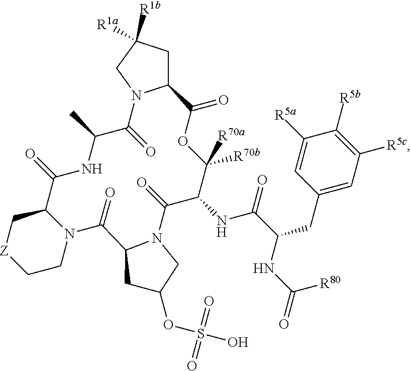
C12CC([R1b])([R1a])CN1C(=O)C(C)NC(=O)C1C[Z]CCN1C(=O)C1N(C(=O)C(NC(=O)C(CC3=CC([R5c])=C([R5b])C([R5a])=C3)NC(=O)[R80])C([R70a])([R70b])OC2=O)CC(OS(O)(=O)=O)C1
